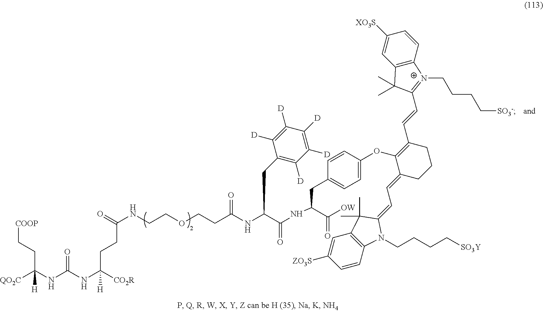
[QO2C]C(NC(NC([CO2R])(CCC(NCCOCCC(NC(C(NC(CC1=CC=C(OC2=C(C=CC3=[N+](CCCC[SO3-])C4=C(C=C([XO3S])C=C4)C3(C)C)CCCC2=CC=C2N(CCCC[SO3Y])C3=C(C=C([ZO3S])C=C3)C2(C)C)C=C1)C([OW])=O)=O)CC1=C([D])C([D])=C([D])C([D])=C1[D])=O)=O)[H])=O)(CC[COOP])[H]
